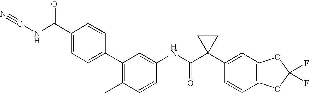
C1(C2=C(C)C=CC(NC(C3(C4=CC5=C(C=C4)OC(F)(F)O5)CC3)=O)=C2)=CC=C(C(NC#N)=O)C=C1
